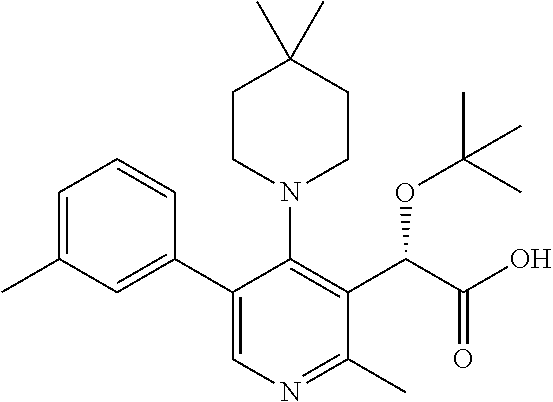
C1=C(C)C=C(C2=CN=C(C)C(C(C(O)=O)OC(C)(C)C)=C2N2CCC(C)(C)CC2)C=C1
